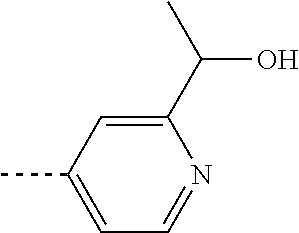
CC1=CC=NC(C(C)O)=C1
